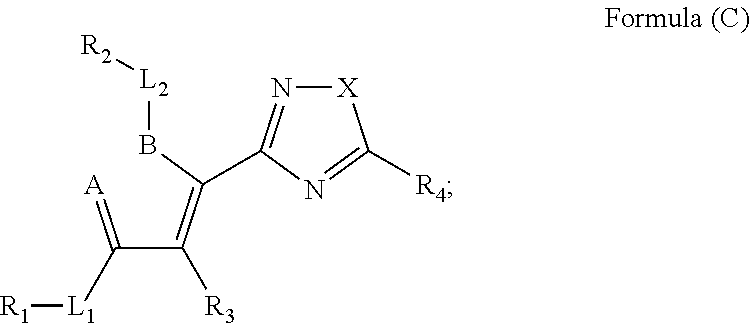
[X]1N=C(C(=C(C(=[A])[L1][R1])[R3])B[L2][R2])N=C1[R4]
